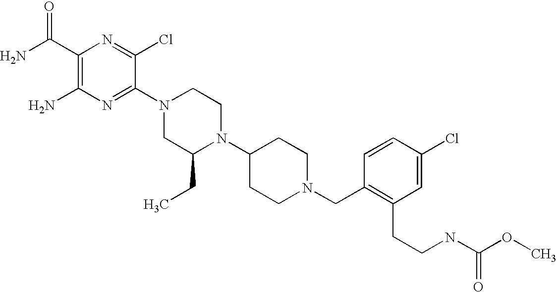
C1(C(N)=O)=C(N)N=C(N2CC(CC)N(C3CCN(CC4=C(CCNC(OC)=O)C=C(Cl)C=C4)CC3)CC2)C(Cl)=N1
